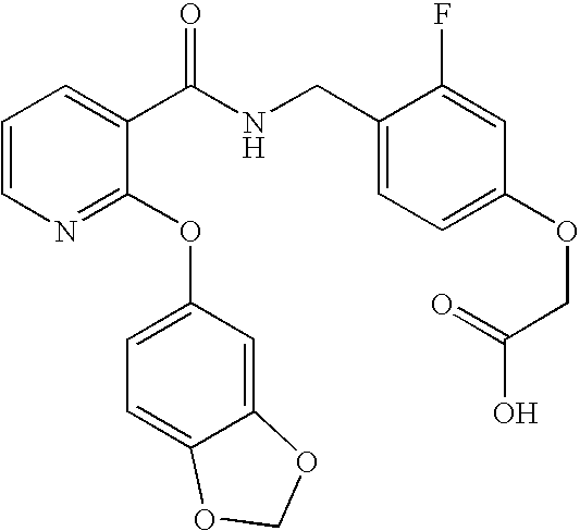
C1=CN=C(OC2=CC=C3C(=C2)OCO3)C(C(NCC2=CC=C(OCC(O)=O)C=C2F)=O)=C1
